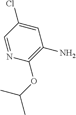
C1(Cl)=CC(N)=C(OC(C)C)N=C1
